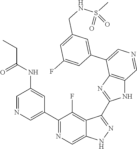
C1(C2=CN=CC(NC(CC)=O)=C2)=NC=C2C(=C1F)C(C1=NC3=C(N1)C=NC=C3C1=CC(CNS(C)(=O)=O)=CC(F)=C1)=NN2
